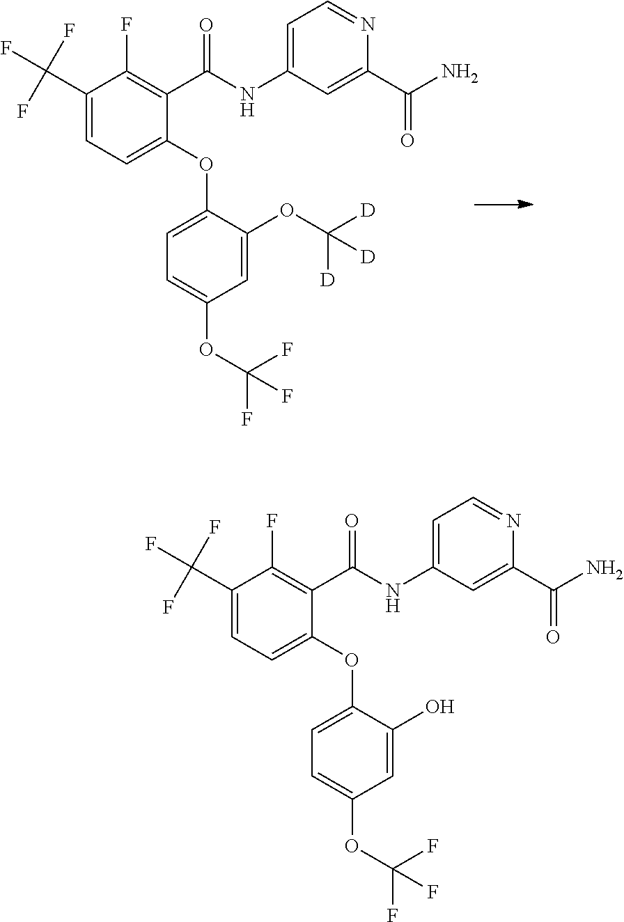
C1(C(F)(F)F)=CC=C(OC2=CC=C(OC(F)(F)F)C=C2OC([D])([D])[D])C(C(NC2=CC=NC(C(N)=O)=C2)=O)=C1F.C1(C(F)(F)F)=CC=C(OC2=CC=C(OC(F)(F)F)C=C2O)C(C(NC2=CC=NC(C(N)=O)=C2)=O)=C1F
